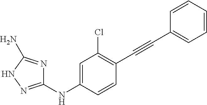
C1=C(NC2=NNC(N)=N2)C=CC(C#CC2=CC=CC=C2)=C1Cl
